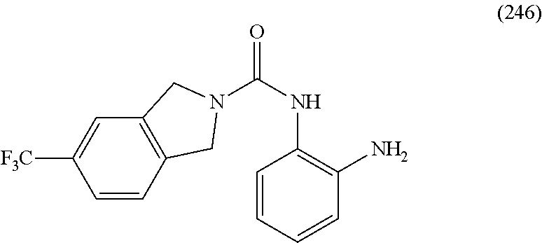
C1=CC2=C(C=C1[F3C])CN(C(NC1=C(N)C=CC=C1)=O)C2
